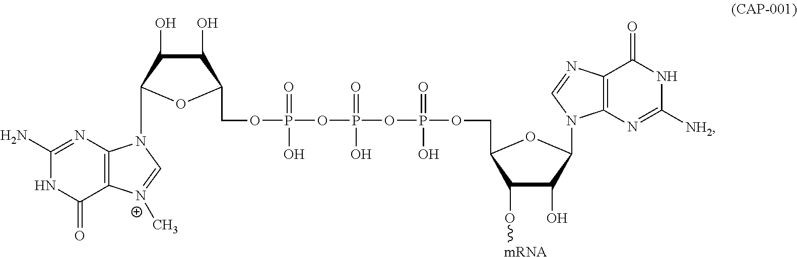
C1(O)C(O)C(N2C3=C([N+](C)=C2)C(=O)NC(N)=N3)OC1COP(OP(OP(OCC1C(O[mRNA])C(O)C(N2C3=C(N=C2)C(=O)NC([NH2])=N3)O1)(=O)O)(=O)O)(=O)O
